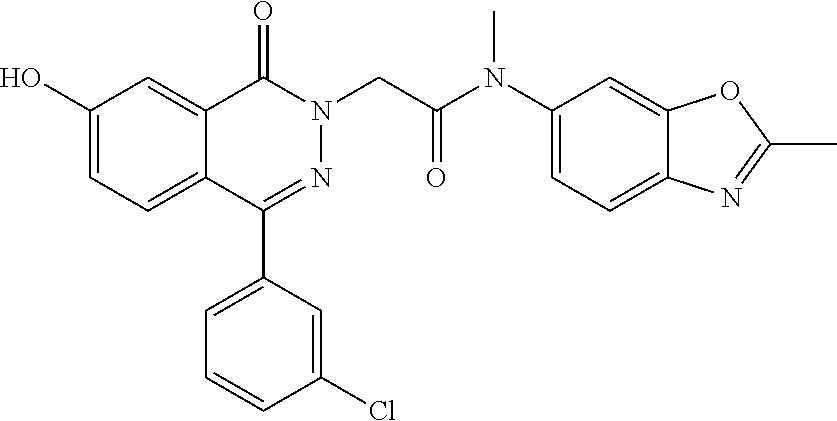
C1(O)=CC=C2C(=C1)C(=O)N(CC(=O)N(C)C1=CC=C3C(=C1)OC(C)=N3)N=C2C1=CC=CC(Cl)=C1
